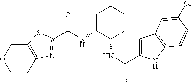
C(NC1C(NC(=O)C2=CC3=C(N2)C=CC(Cl)=C3)CCCC1)(=O)C1=NC2=C(COCC2)S1
